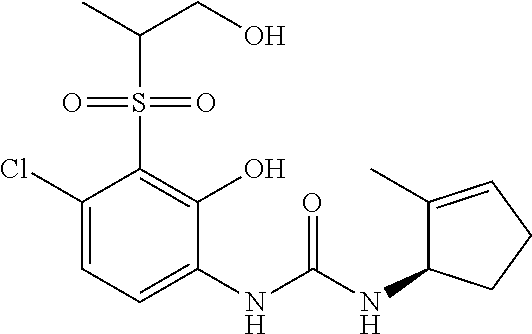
C1(Cl)=CC=C(NC(NC2C(C)=CCC2)=O)C(O)=C1S(=O)(=O)C(C)CO
